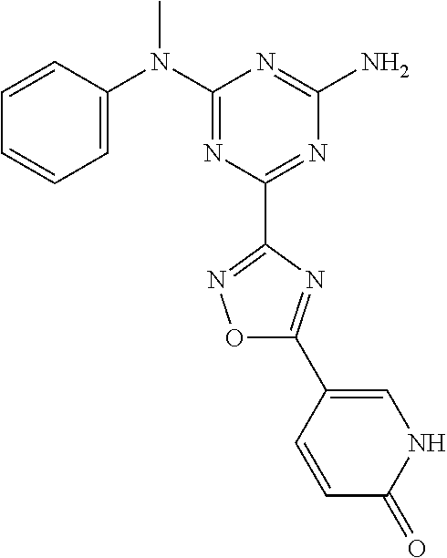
C1=CC(N(C2=NC(C3=NOC(C4=CNC(=O)C=C4)=N3)=NC(N)=N2)C)=CC=C1
